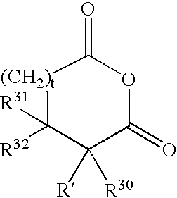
[(CH2)t]1C([R32])([R31])C([R30])([R])C(=O)OC1=O
